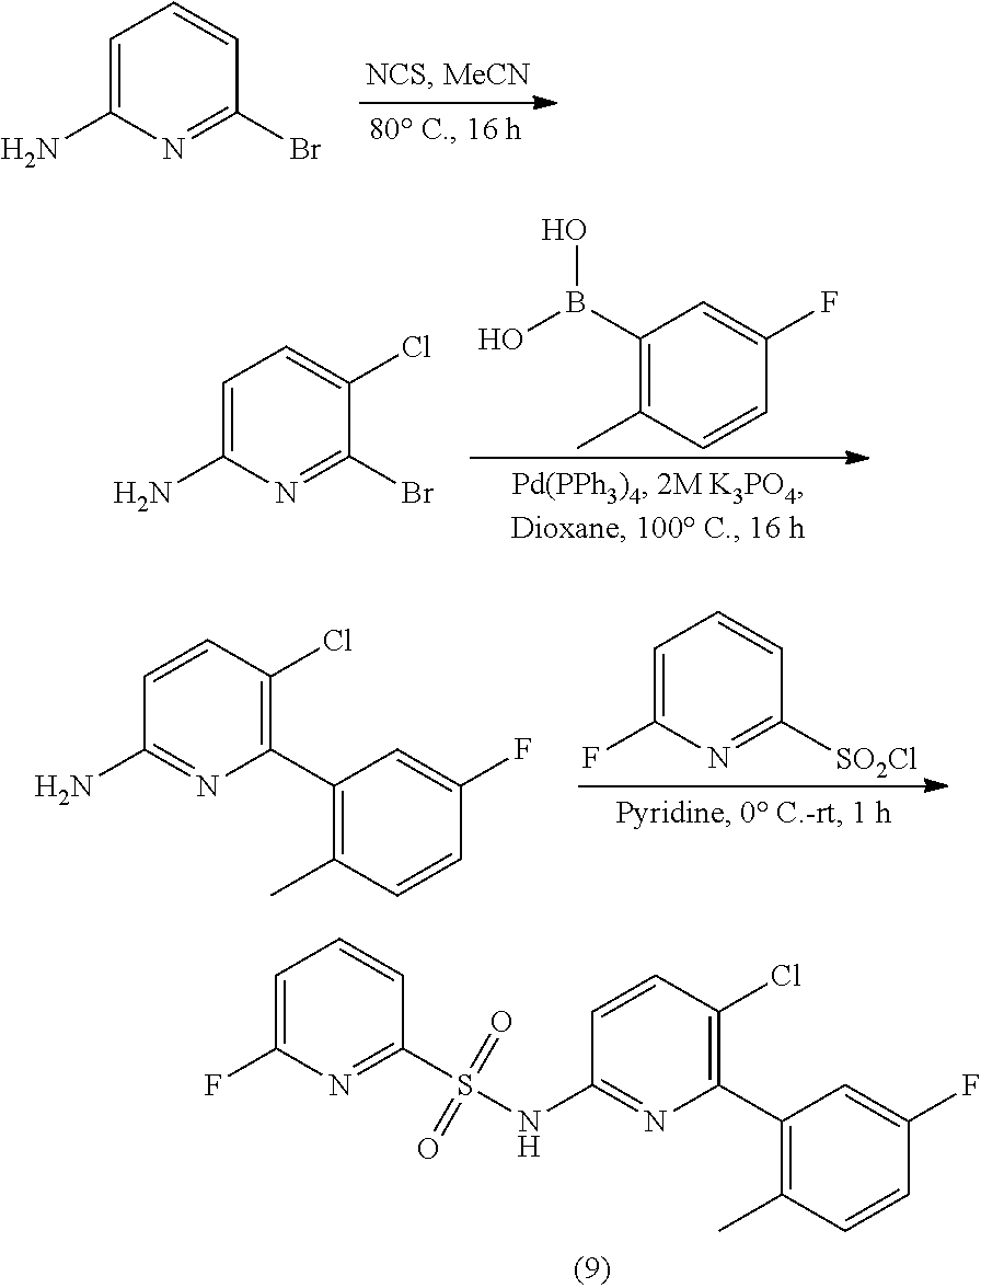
C1=C(N)N=C(Br)C=C1.C1=C(N)N=C(Br)C(Cl)=C1.C1(B(O)O)=C(C)C=CC(F)=C1.C1(C2=C(Cl)C=CC(N)=N2)=C(C)C=CC(F)=C1.C1=C(F)N=C([SO2Cl])C=C1.C1(C2=C(Cl)C=CC(NS(C3=NC(F)=CC=C3)(=O)=O)=N2)=C(C)C=CC(F)=C1
